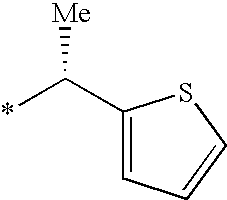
C1(C(*)[Me])=CC=CS1
